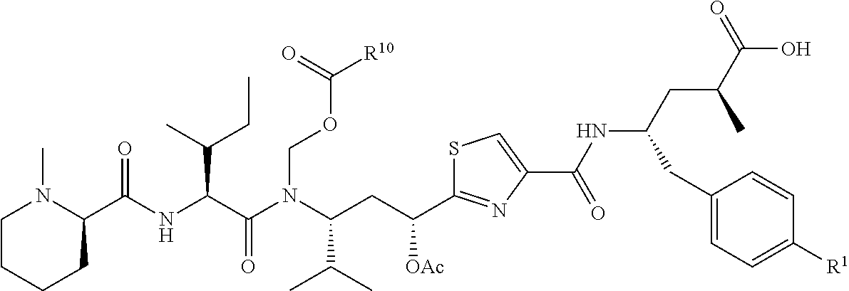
C1CCCC(C(NC(C(N(C(CC([OAc])C2=NC(C(NC(CC(C(=O)O)C)CC3=CC=C([R1])C=C3)=O)=CS2)C(C)C)COC([R10])=O)=O)C(C)CC)=O)N1C
